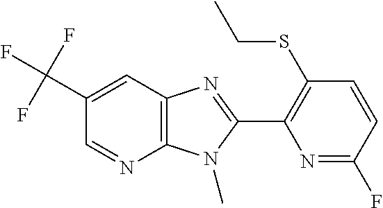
C12=C(C=C(C(F)(F)F)C=N1)N=C(C1=C(SCC)C=CC(F)=N1)N2C
